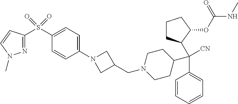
C1=CC=CC=C1C(C1CCCC1OC(NC)=O)(C1CCN(CC2CN(C3=CC=C(S(=O)(=O)C4=NN(C)C=C4)C=C3)C2)CC1)[CN]
